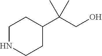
C1CC(C(CO)(C)C)CCN1
